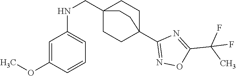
C1=C(OC)C=CC=C1NCC12CCC(C3=NOC(C(C)(F)F)=N3)(CC1)CC2
